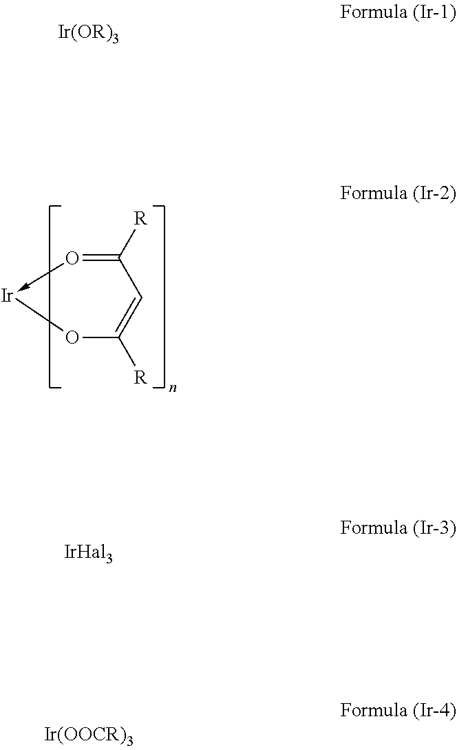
O1->[Ir]OC([R])=CC=1[R].[Ir(OR)3]
